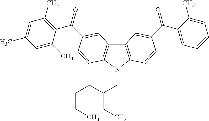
C12=C(N(CC(CCCC)CC)C3=C1C=C(C(C1=C(C)C=C(C)C=C1C)=O)C=C3)C=CC(C(=O)C1=CC=CC=C1C)=C2
